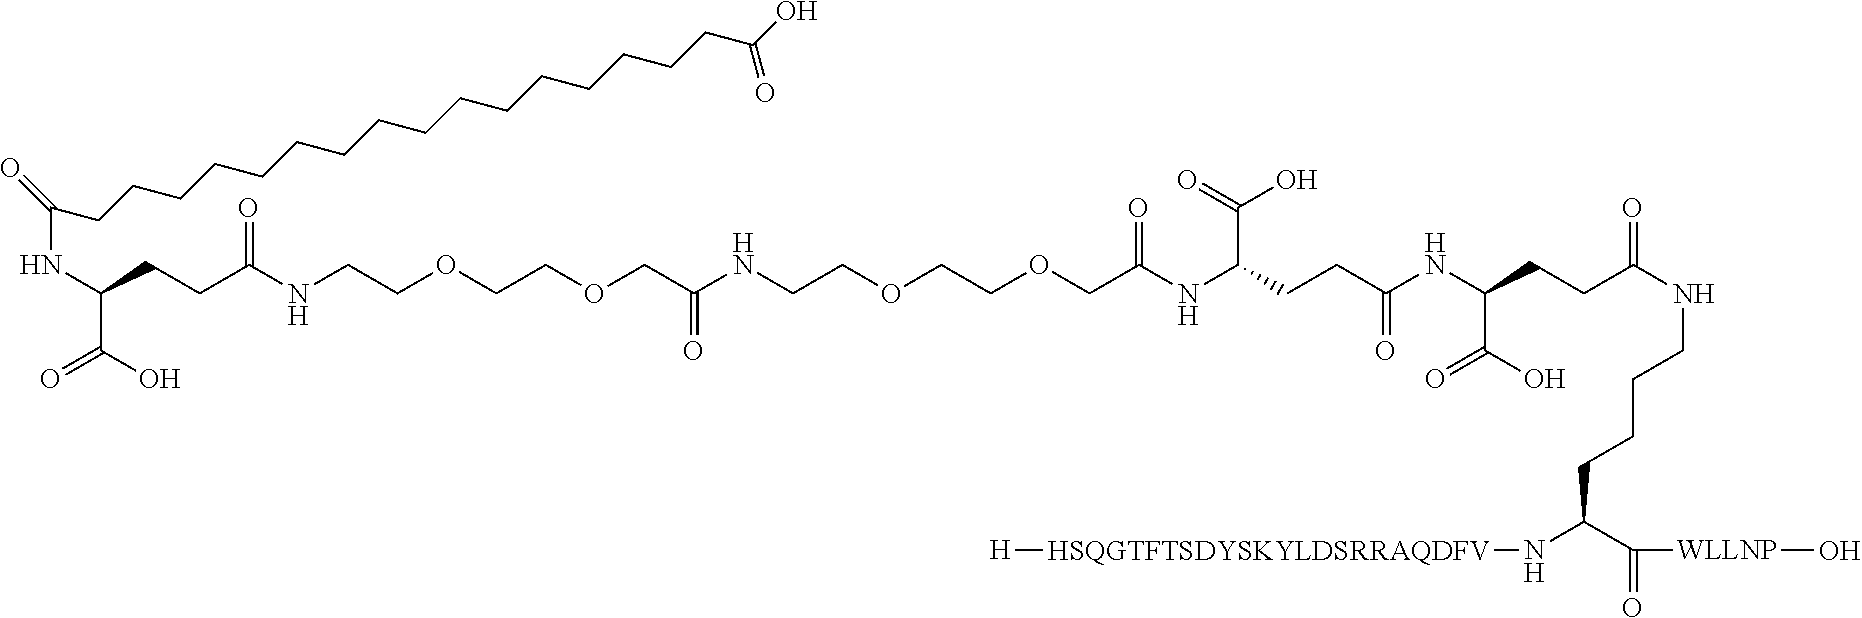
C(CCCNC(CCC(NC(CCC(NC(COCCOCCNC(COCCOCCNC(CCC(NC(=O)CCCCCCCCCCCCCCCCC(O)=O)C(=O)O)=O)=O)=O)C(=O)O)=O)C(=O)O)=O)C(N[HSQGTFTSDYSKYLDSRRAQDFV][H])C([WLLNP]O)=O
